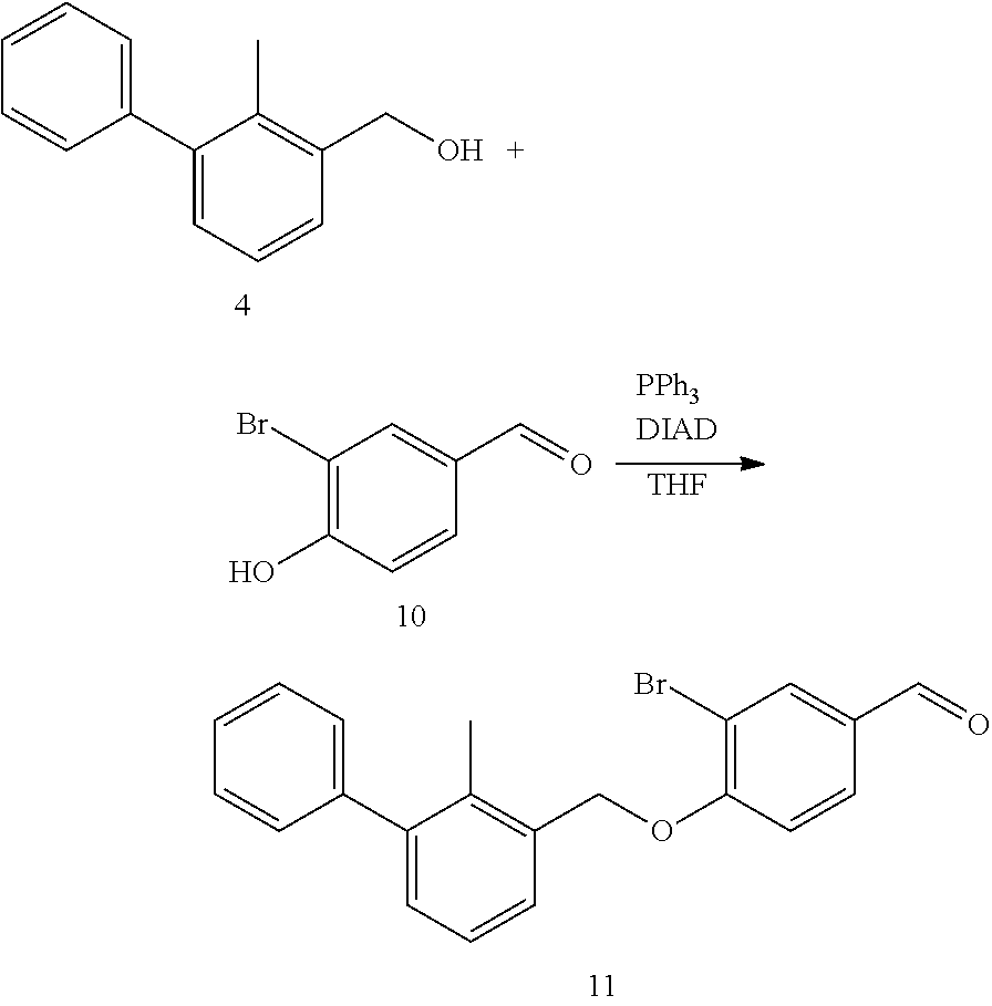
C1(C2=CC=CC=C2)=CC=CC(CO)=C1C.[THF].C1(Br)=C(O)C=CC(C=O)=C1.C1(C2=CC=CC=C2)=CC=CC(COC2=C(Br)C=C(C=O)C=C2)=C1C
